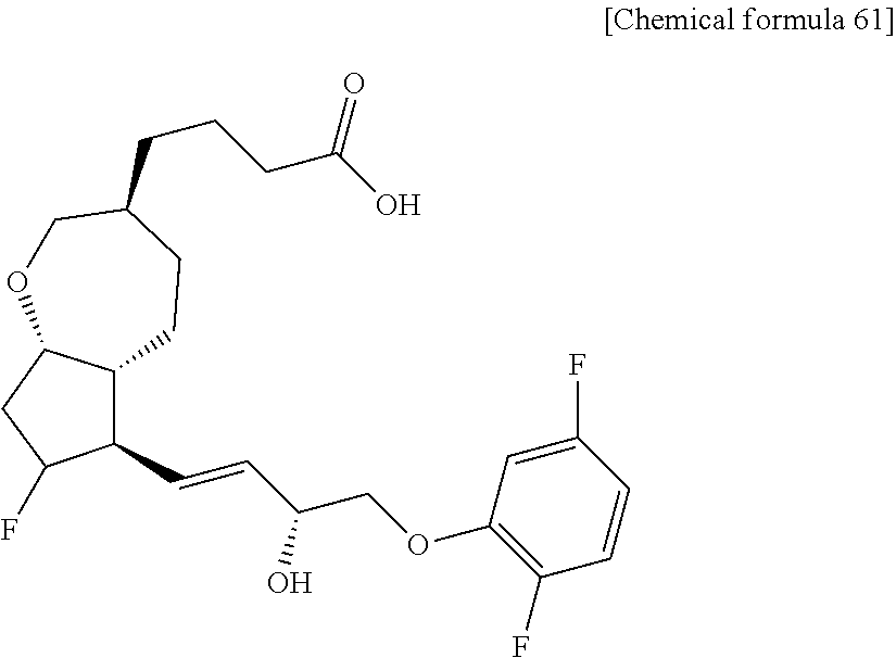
C12C(CC(F)C1C=CC(COC1=C(F)C=CC(F)=C1)O)OCC(CCCC(O)=O)CC2
